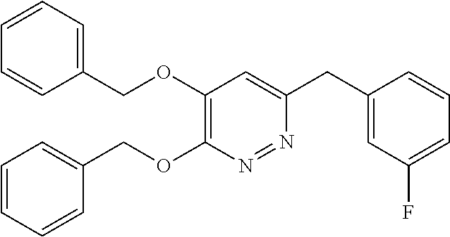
C1=CC=C(COC2=C(OCC3=CC=CC=C3)N=NC(CC3=CC(F)=CC=C3)=C2)C=C1
